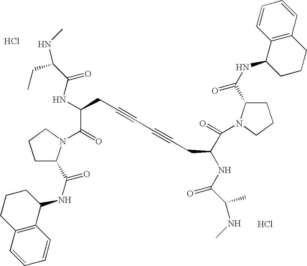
C1C(C(NC2CCCC3=C2C=CC=C3)=O)N(C(=O)C(NC(C(NC)CC)=O)CC#CC#CCC(NC(=O)C(C)NC)C(=O)N2C(C(=O)NC3CCCC4=C3C=CC=C4)CCC2)CC1.Cl.Cl
